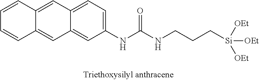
C1=CC2=CC3=CC=C(NC(NCCC[Si]([OEt])([OEt])[OEt])=O)C=C3C=C2C=C1
